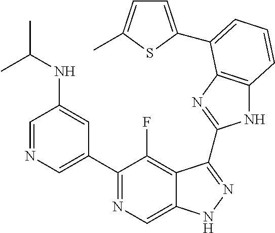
C1=NC=C(C2=NC=C3C(=C2F)C(C2=NC4=C(N2)C=CC=C4C2=CC=C(C)S2)=NN3)C=C1NC(C)C
